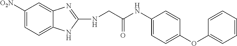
C1([O2N])=CC=C2C(=C1)N=C(NCC(NC1=CC=C(OC3=CC=CC=C3)C=C1)=O)N2
